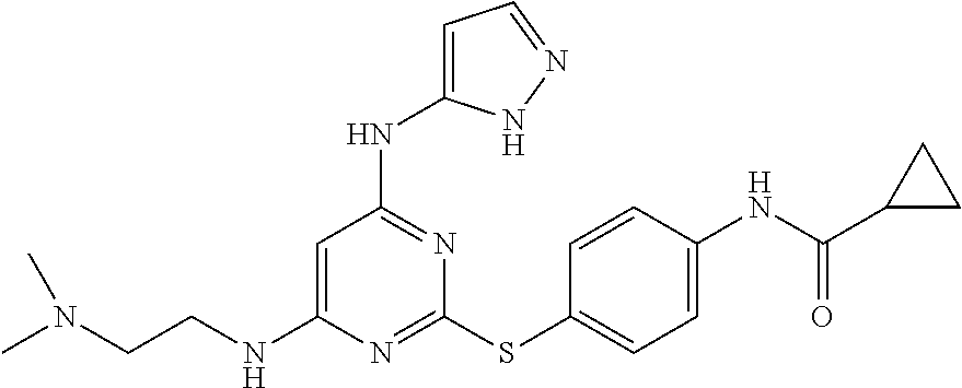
N1=C(SC2=CC=C(NC(C3CC3)=O)C=C2)N=C(NC2=CC=NN2)C=C1NCCN(C)C
